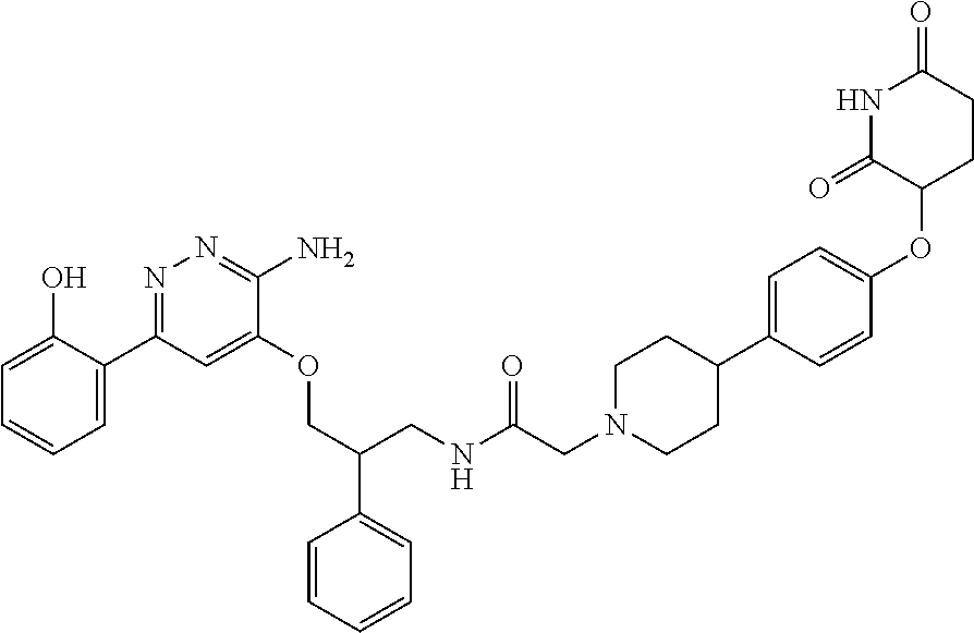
C1=C(O)C(C2=NN=C(N)C(OCC(C3=CC=CC=C3)CNC(CN3CCC(C4=CC=C(OC5CCC(=O)NC5=O)C=C4)CC3)=O)=C2)=CC=C1
